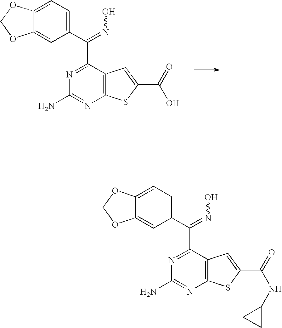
C1(C(C2=NC(N)=NC3=C2C=C(C(=O)O)S3)=NO)=CC=C2C(=C1)OCO2.C1(C(C2=NC(N)=NC3=C2C=C(C(=O)NC2CC2)S3)=NO)=CC=C2C(=C1)OCO2
